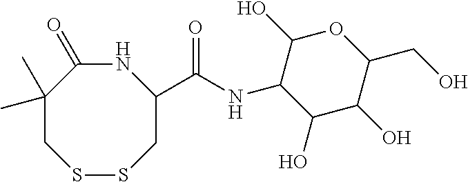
N1C(=O)C(C)(C)CSSCC1C(NC1C(O)C(O)C(CO)OC1O)=O
